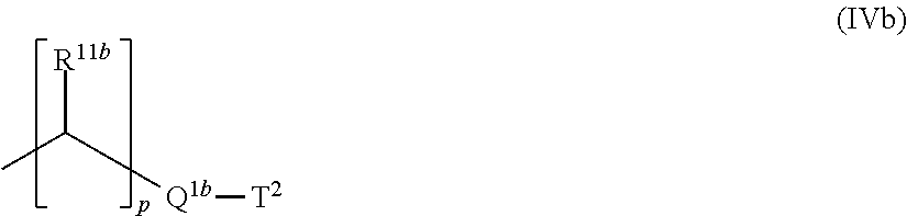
C(C)([Q1b][T2])[R11b]
